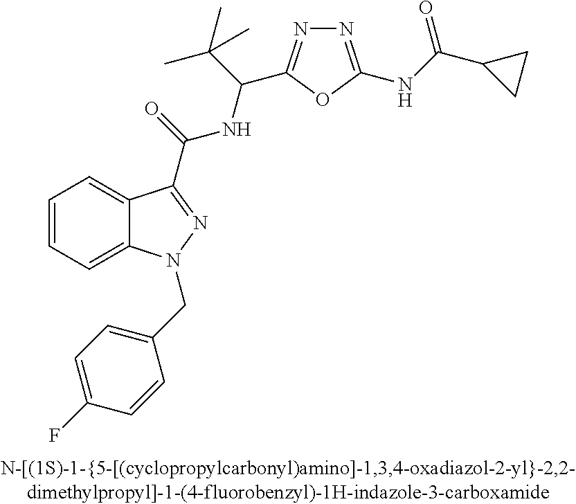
C1=CC=C2C(=C1)C(C(NC(C(C)(C)C)C1=NN=C(NC(C3CC3)=O)O1)=O)=NN2CC1=CC=C(F)C=C1
